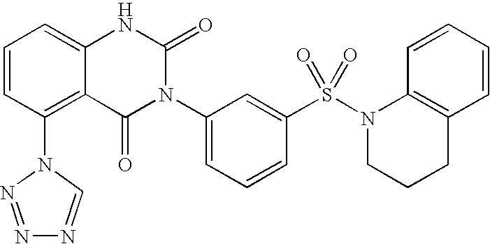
C12=C(N3N=NN=C3)C=CC=C1NC(=O)N(C1=CC=CC(S(=O)(=O)N3CCCC4=C3C=CC=C4)=C1)C2=O
